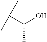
CC(C)C(O)C
